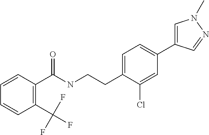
C1(C2=CC=C(CCNC(C3=C(C(F)(F)F)C=CC=C3)=O)C(Cl)=C2)=CN(C)N=C1
